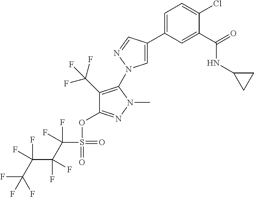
C1=C(C2=CN(C3=C(C(F)(F)F)C(OS(=O)(=O)C(C(C(C(F)(F)F)(F)F)(F)F)(F)F)=NN3C)N=C2)C=C(C(=O)NC2CC2)C(Cl)=C1
